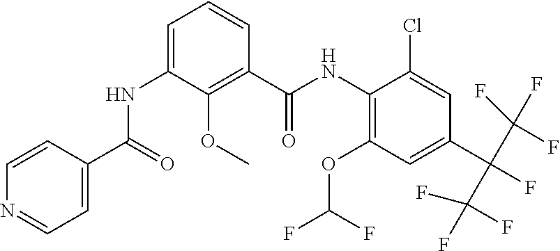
C1=CC(C(=O)NC2=CC=CC(C(NC3=C(OC(F)F)C=C(C(F)(C(F)(F)F)C(F)(F)F)C=C3Cl)=O)=C2OC)=CC=N1
